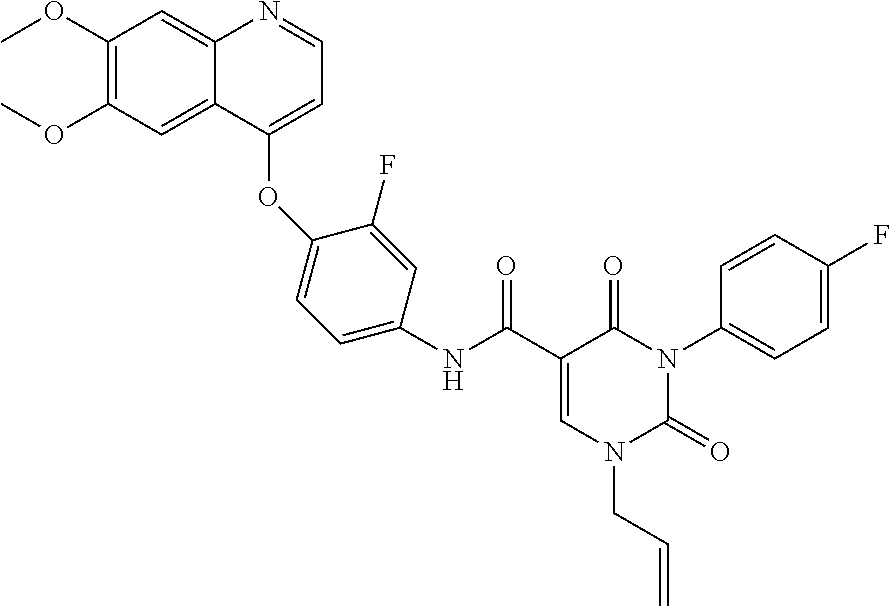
C1(OC)=C(OC)C=C2C(=C1)N=CC=C2OC1=CC=C(NC(C2=CN(CC=C)C(=O)N(C3=CC=C(F)C=C3)C2=O)=O)C=C1F
